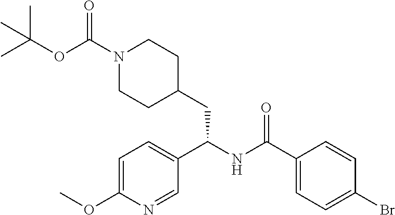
O(C(N1CCC(CC(NC(C2=CC=C(Br)C=C2)=O)C2=CC=C(OC)N=C2)CC1)=O)C(C)(C)C
